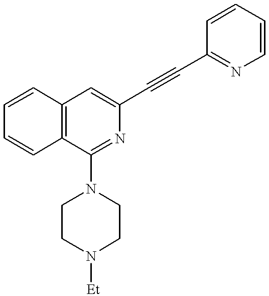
C1=CC=CC2=C1C=C(C#CC1=NC=CC=C1)N=C2N1CCN([Et])CC1
